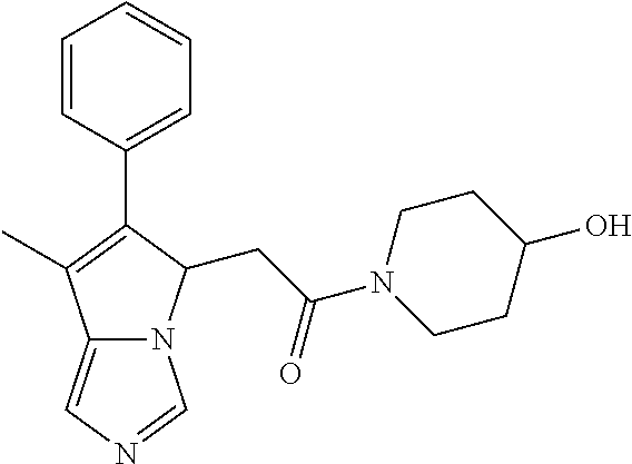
C12=CN=CN1C(CC(N1CCC(O)CC1)=O)C(C1=CC=CC=C1)=C2C
